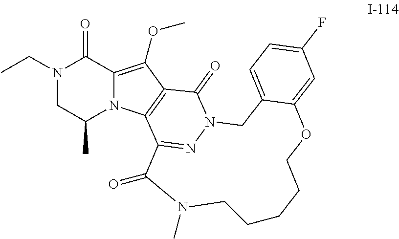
N1(CC)CC(C)N2C(=C(OC)C3=C2C2=NN(C3=O)CC3=CC=C(F)C=C3OCCCCCN(C)C2=O)C1=O
